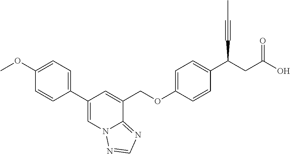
C1(C2=CC=C(OC)C=C2)=CN2C(=NC=N2)C(COC2=CC=C(C(CC(O)=O)C#CC)C=C2)=C1
